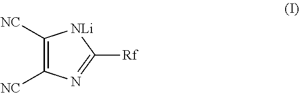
[NC]C1=C([NC])N=C([Rf])[NLi]1
